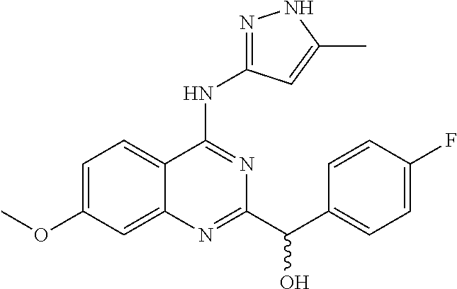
C1=C(OC)C=C2C(=C1)C(NC1=NNC(C)=C1)=NC(C(C1=CC=C(F)C=C1)O)=N2
